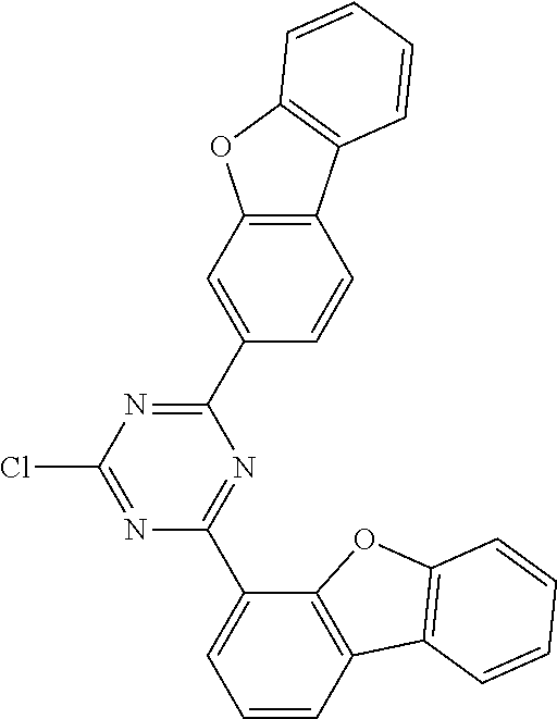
C1(C2=CC3=C(C=C2)C2=C(O3)C=CC=C2)=NC(Cl)=NC(C2=CC=CC3=C2OC2=C3C=CC=C2)=N1
